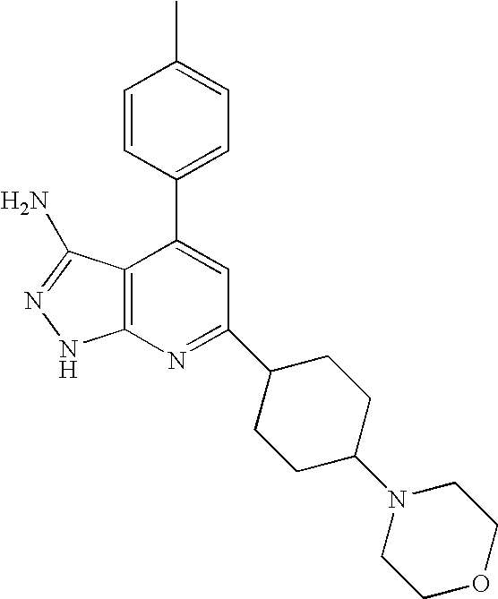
CC1=CC=C(C2=CC(C3CCC(N4CCOCC4)CC3)=NC3=C2C(N)=NN3)C=C1
